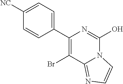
C1([NC])=CC=C(C2=C(Br)C3=NC=CN3C(O)=N2)C=C1
